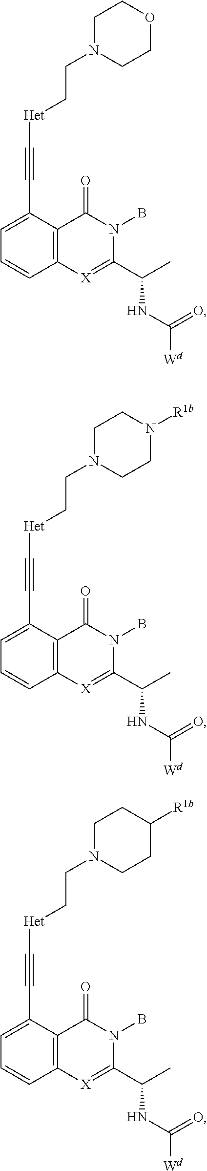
C12=C(C(C#C[Het]CCN3CCOCC3)=CC=C1)C(=O)N(B)C(C(C)NC([Wd])=O)=[X]2.C12=C(C(C#C[Het]CCN3CCN([R1b])CC3)=CC=C1)C(=O)N(B)C(C(C)NC([Wd])=O)=[X]2.C12=C(C(C#C[Het]CCN3CCC([R1b])CC3)=CC=C1)C(=O)N(B)C(C(C)NC([Wd])=O)=[X]2
